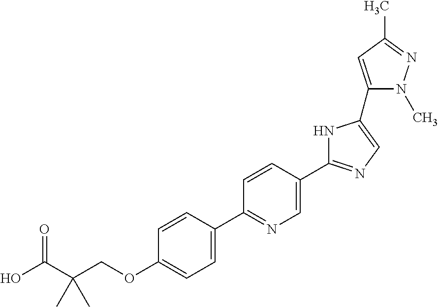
OC(C(COC1=CC=C(C2=NC=C(C3=NC=C(C4=CC(C)=NN4C)N3)C=C2)C=C1)(C)C)=O
